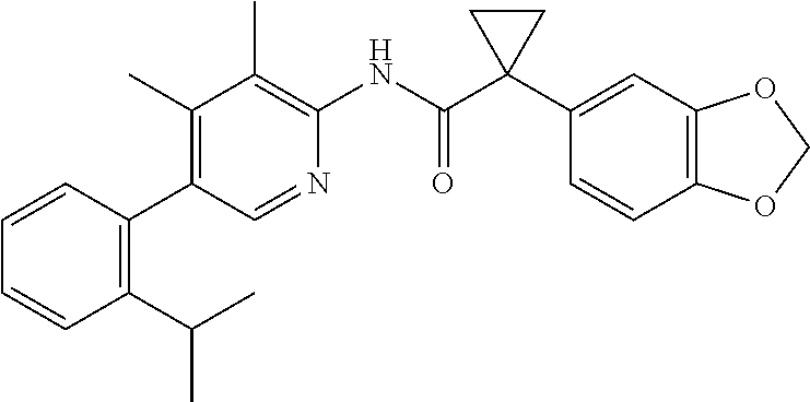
C1(C)=C(C2=C(C(C)C)C=CC=C2)C=NC(NC(C2(C3=CC4=C(C=C3)OCO4)CC2)=O)=C1C
